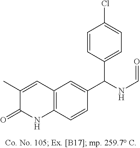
C1(C)=CC2=C(C=CC(C(NC=O)C3=CC=C(Cl)C=C3)=C2)NC1=O
